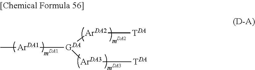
C[ArDA1][GDA]([ArDA2][TDA])[ArDA3][TDA]
